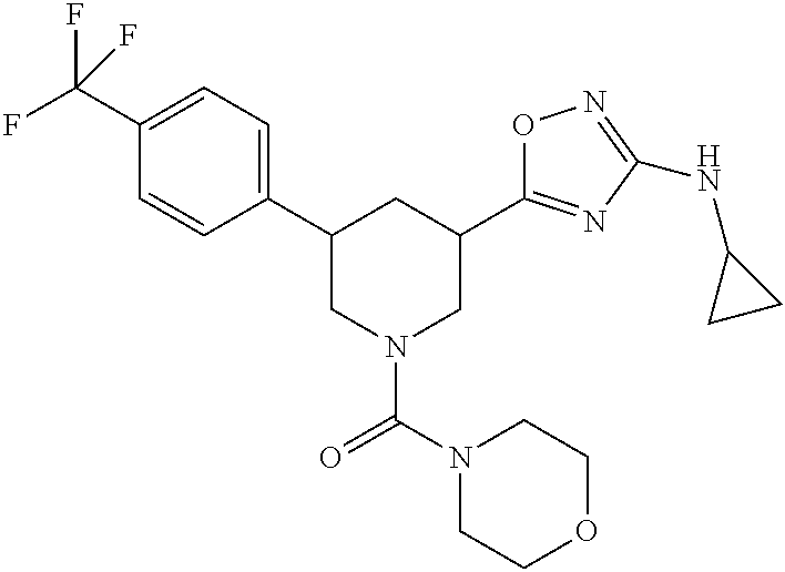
C1(C(F)(F)F)=CC=C(C2CN(C(N3CCOCC3)=O)CC(C3=NC(NC4CC4)=NO3)C2)C=C1
